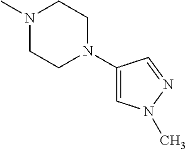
N1(C)CCN(C2=CN(C)N=C2)CC1
